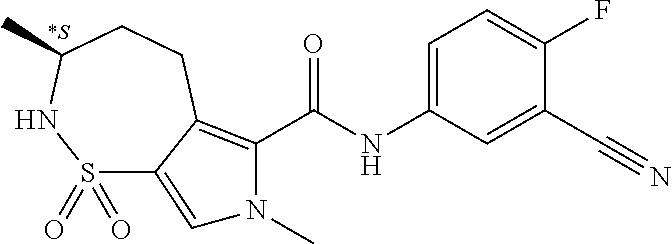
C1=C(NC(=O)C2=C3C(=CN2C)S(=O)(=O)NC(C)CC3)C=C(C#N)C(F)=C1
